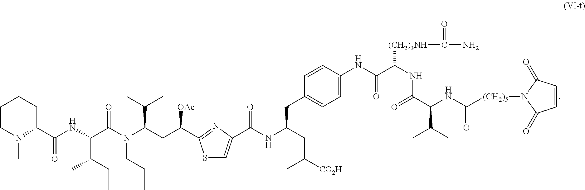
C1CN(C)C(C(NC(C(N(C(CC([OAc])C2=NC(C(NC(CC3=CC=C(NC(=O)C(NC(C(NC([(CH2)5]N4C(=O)C=CC4=O)=O)C(C)C)=O)[(CH2)3NH]C(N)=O)C=C3)CC(C)[CO2H])=O)=CS2)C(C)C)CCC)=O)C(CC)C)=O)CC1
